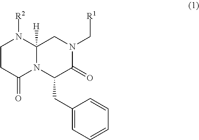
C1CC(=O)N2C([H])(N1[R2])CN(C[R1])C(=O)C2CC1=CC=CC=C1
